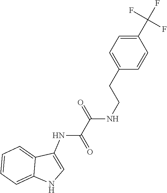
C1=C(CCNC(=O)C(=O)NC2=CNC3=CC=CC=C32)C=CC(C(F)(F)F)=C1
